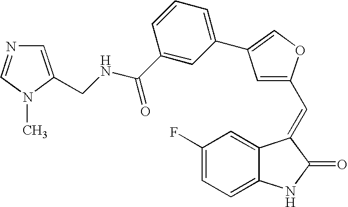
C1(F)=CC=C2C(=C1)C(=CC1=CC(C3=CC=CC(C(=O)NCC4=CN=CN4C)=C3)=CO1)C(=O)N2
